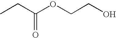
CCC(OCCO)=O
